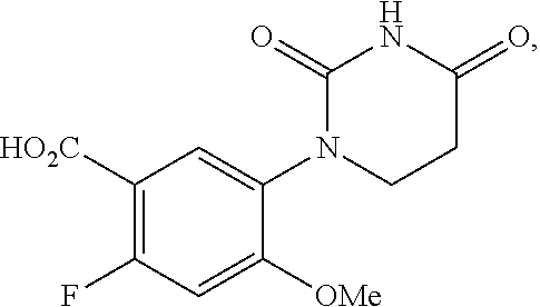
C1([HO2C])=C(F)C=C([OMe])C(N2CCC(=O)NC2=O)=C1
